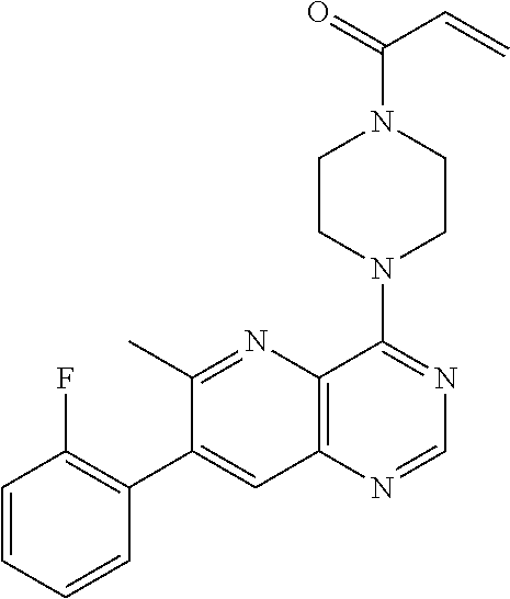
C1CN(C2=NC=NC3=C2N=C(C)C(C2=C(F)C=CC=C2)=C3)CCN1C(=O)C=C
